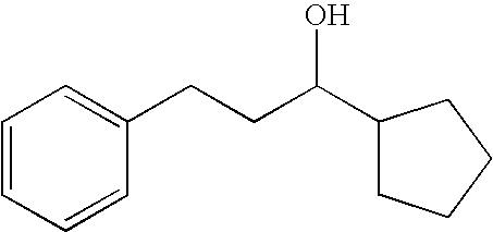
C1=CC=CC(CCC(C2CCCC2)O)=C1
